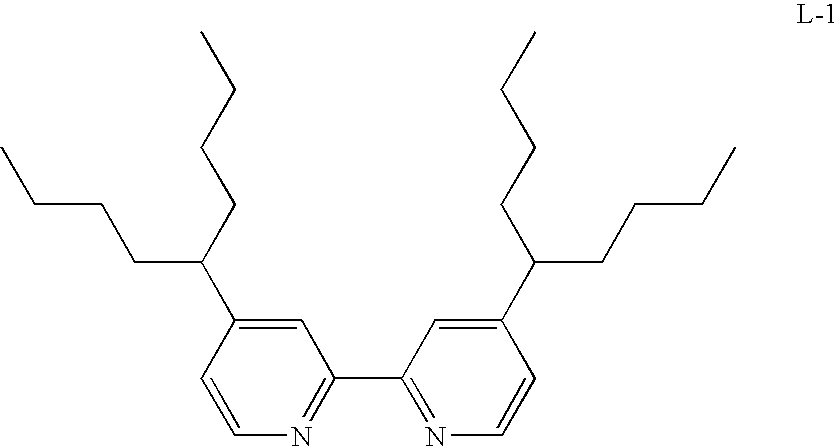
C1=C(C(CCCC)CCCC)C=CN=C1C1=NC=CC(C(CCCC)CCCC)=C1
